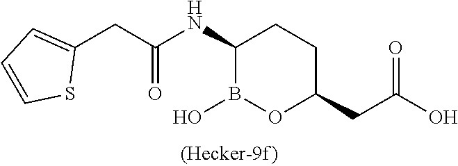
C1(CC(=O)NC2B(O)OC(CC(O)=O)CC2)=CC=CS1
